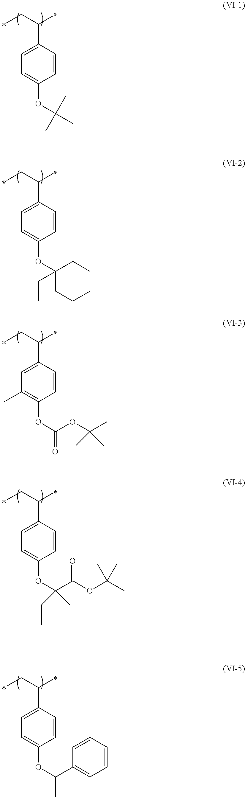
C1=CC(C(CC)C)=CC=C1OC(C)(C)C.C1=CC(C(CC)C)=CC=C1OC(C(=O)OC(C)(C)C)(CC)C.C1=CC(C(CC)C)=CC=C1OC(C)C1=CC=CC=C1.C1=CC(C(CC)C)=CC=C1OC1(CC)CCCCC1.C1=CC(C(CC)C)=CC(C)=C1OC(OC(C)(C)C)=O
